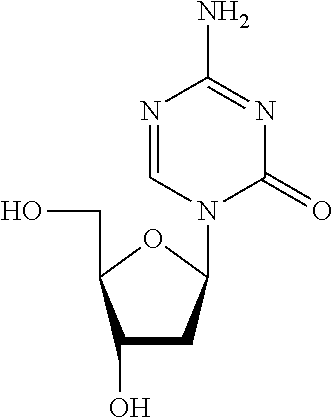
N1=CN(C2CC(O)C(CO)O2)C(=O)N=C1N
